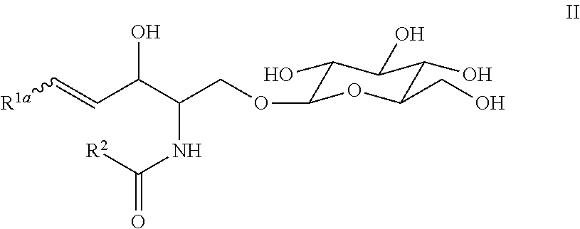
C(C(C(NC([R2])=O)COC1C(O)C(O)C(O)C(CO)O1)O)=C[R1a]
